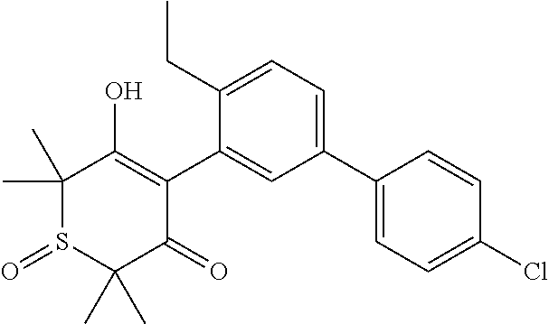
C1(C)(C)S(=O)C(C)(C)C(=O)C(C2=CC(C3=CC=C(Cl)C=C3)=CC=C2CC)=C1O
